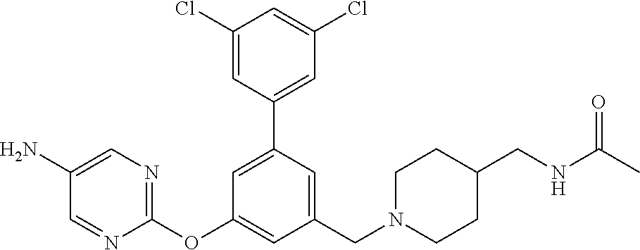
C1(Cl)=CC(C2=CC(OC3=NC=C(N)C=N3)=CC(CN3CCC(CNC(=O)C)CC3)=C2)=CC(Cl)=C1
